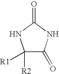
C1([R2])([R1])C(=O)NC(=O)N1
